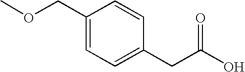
C1(COC)=CC=C(CC(O)=O)C=C1
